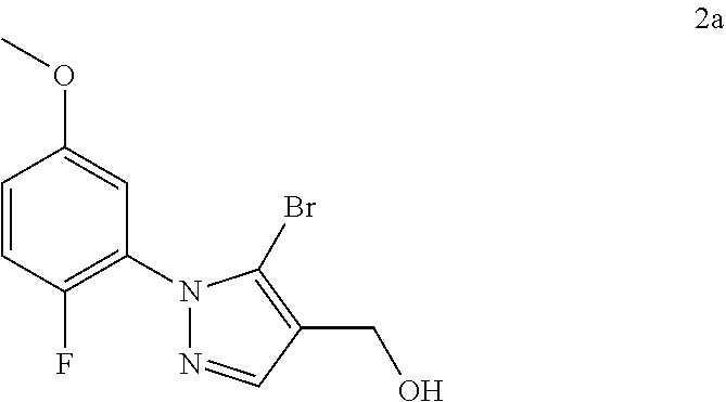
C1=CC(F)=C(N2N=CC(CO)=C2Br)C=C1OC
